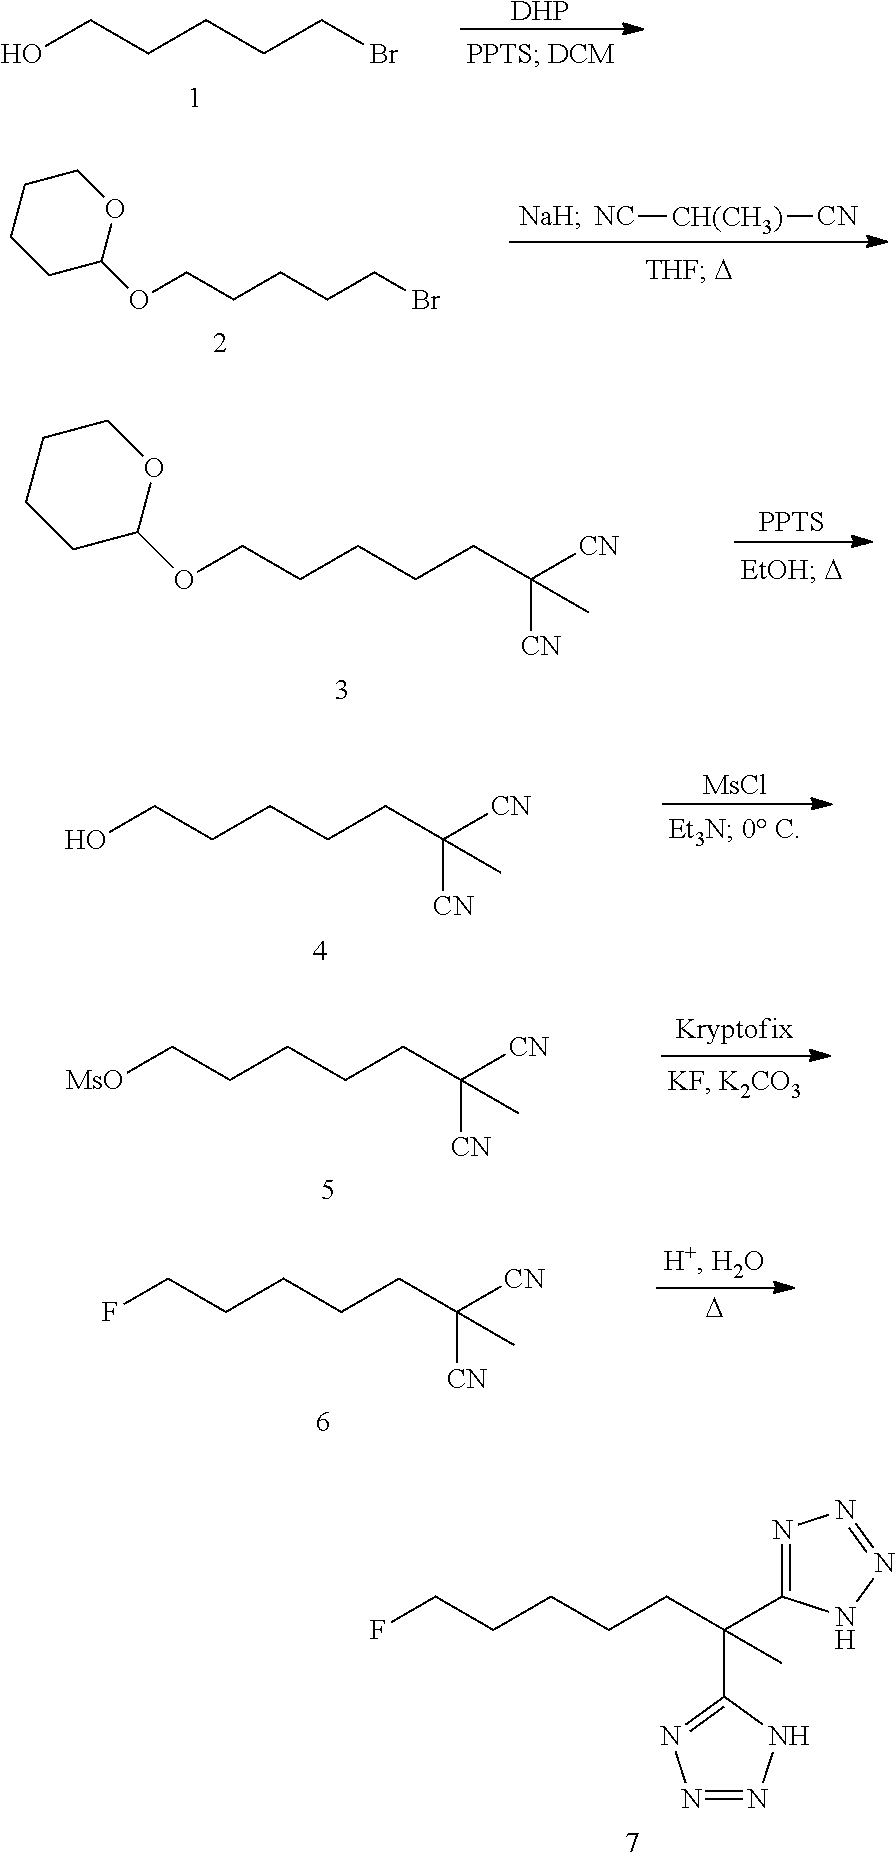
OCCCCCBr.[DHP].O(CCCCCC([CN])([CN])C)C1OCCCC1.[PPTS].OCCCCCC([CN])([CN])C.[MsCl].[MsO]CCCCCC([CN])([CN])C.FCCCCCC([CN])([CN])C.[D].FCCCCCC(C1=NN=NN1)(C1=NN=NN1)C.O(CCCCCBr)C1OCCCC1.[NC][CH(CH3)][CN].[NaH]
